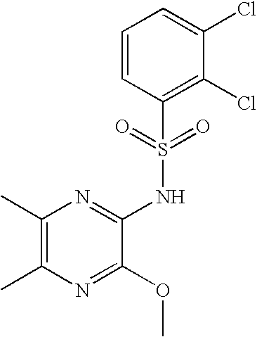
C1(C)=C(C)N=C(OC)C(NS(C2=C(Cl)C(Cl)=CC=C2)(=O)=O)=N1
